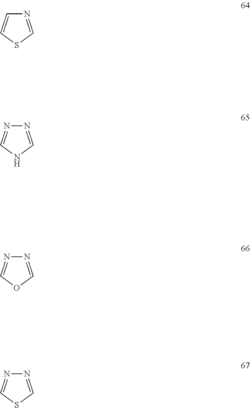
N1=CSC=C1.N1=CNC=N1.N1=COC=N1.N1=CSC=N1
